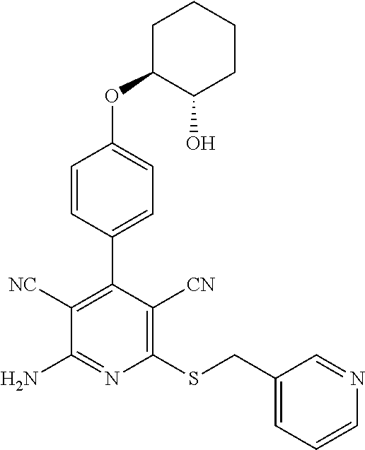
C1(SCC2=CC=CN=C2)=C([CN])C(C2=CC=C(OC3C(O)CCCC3)C=C2)=C([NC])C(N)=N1
